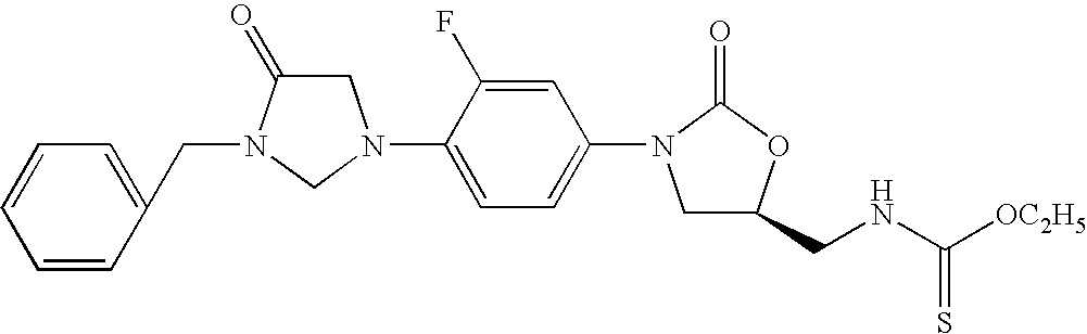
C1C(=O)N(CC2=CC=CC=C2)CN1C1=CC=C(N2CC(CNC([OC2H5])=S)OC2=O)C=C1F
